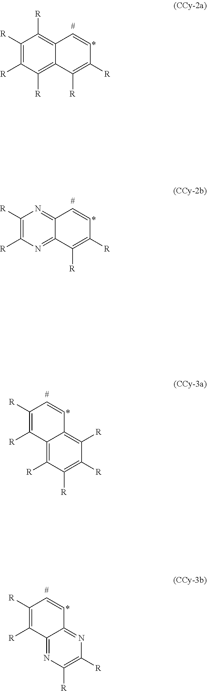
C12=C([R])C([R])=C([R])C([R])=C1C([R])=C([R])C=C2.C12=NC([R])=C([R])N=C1C([R])=C([R])C=C2.C1([R])=C([R])C2=C([R])C([R])=C([R])C([R])=C2C=C1.C1([R])=C([R])C2=NC([R])=C([R])N=C2C=C1
